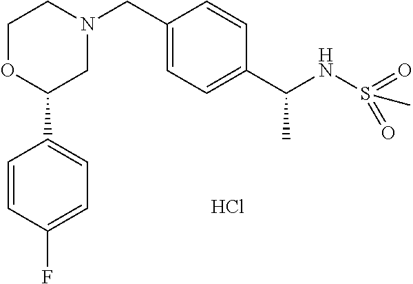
C1OC(C2=CC=C(F)C=C2)CN(CC2=CC=C(C(NS(C)(=O)=O)C)C=C2)C1.Cl
